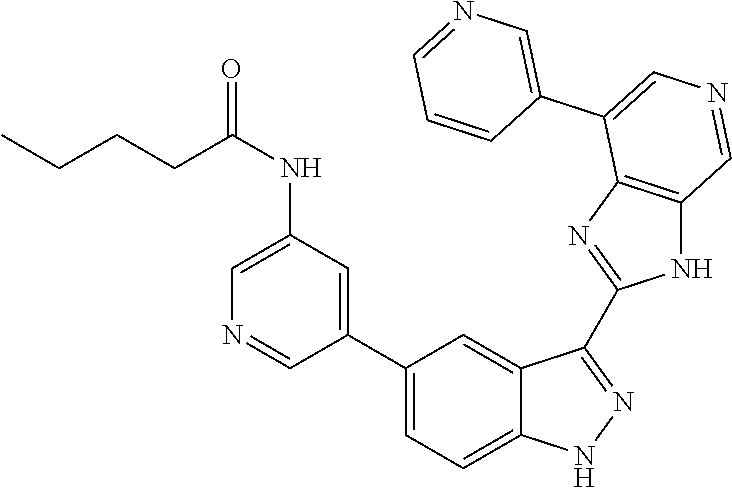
C(NC1=CN=CC(C2=CC=C3C(=C2)C(C2=NC4=C(N2)C=NC=C4C2=CN=CC=C2)=NN3)=C1)(=O)CCCC
